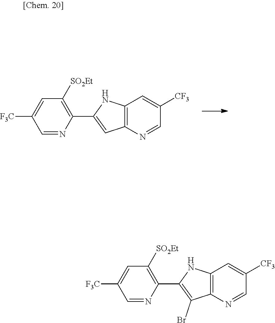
C1=NC(C2=CC3=C(N2)C=C([CF3])C=N3)=C([SO2Et])C=C1[F3C].C1=NC(C2=C(Br)C3=C(N2)C=C([CF3])C=N3)=C([SO2Et])C=C1[F3C]
